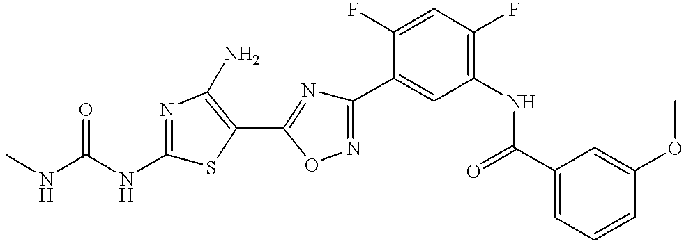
CNC(NC1=NC(N)=C(C2=NC(C3=CC(NC(C4=CC=CC(OC)=C4)=O)=C(F)C=C3F)=NO2)S1)=O
